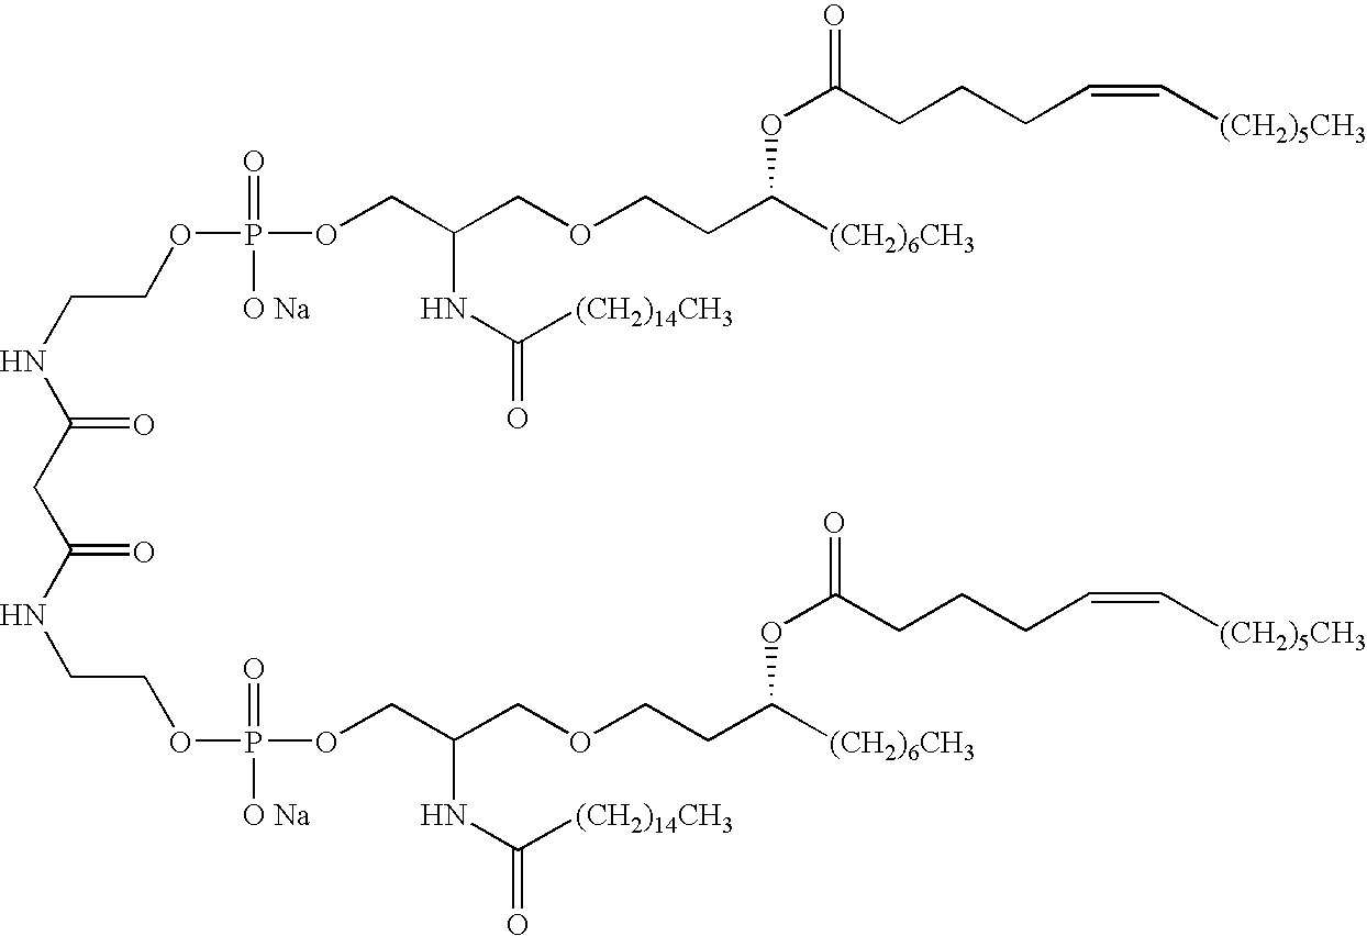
C(=O)(NCCOP(OCC(COCCC([(CH2)6CH3])OC(CCCC=C[(CH2)5CH3])=O)NC(=O)[(CH2)14CH3])(=O)[O Na])CC(=O)NCCOP(OCC(COCCC([(CH2)6CH3])OC(CCCC=C[(CH2)5CH3])=O)NC(=O)[(CH2)14CH3])(=O)[O Na]
